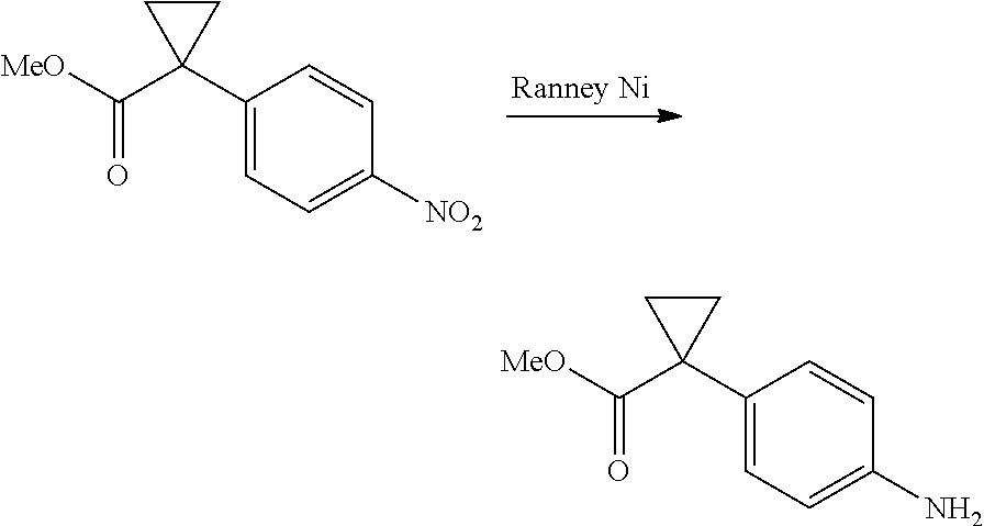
C1(C2(C([MeO])=O)CC2)=CC=C([NO2])C=C1.C1(C2(C([MeO])=O)CC2)=CC=C(N)C=C1
